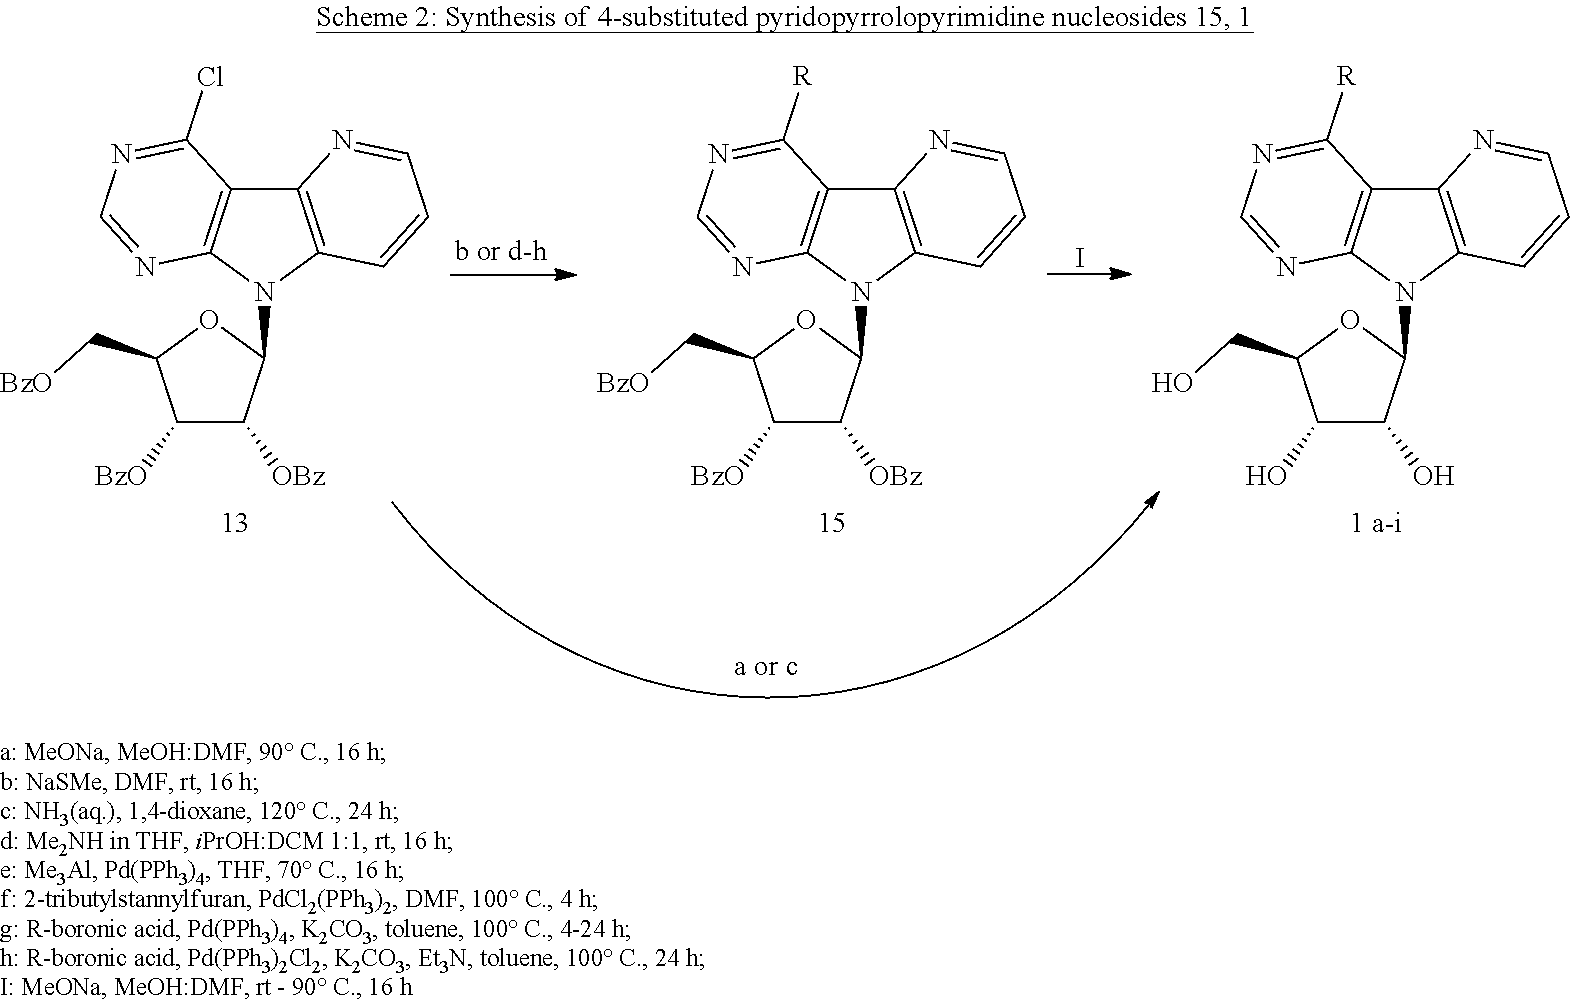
I.C1([BzO])C([OBz])C(N2C3=C(C4=C2N=CN=C4Cl)N=CC=C3)OC1C[BzO].C1([BzO])C([OBz])C(N2C3=C(C4=C2N=CN=C4[R])N=CC=C3)OC1C[BzO].C1(O)C(O)C(N2C3=C(C4=C2N=CN=C4[R])N=CC=C3)OC1CO
